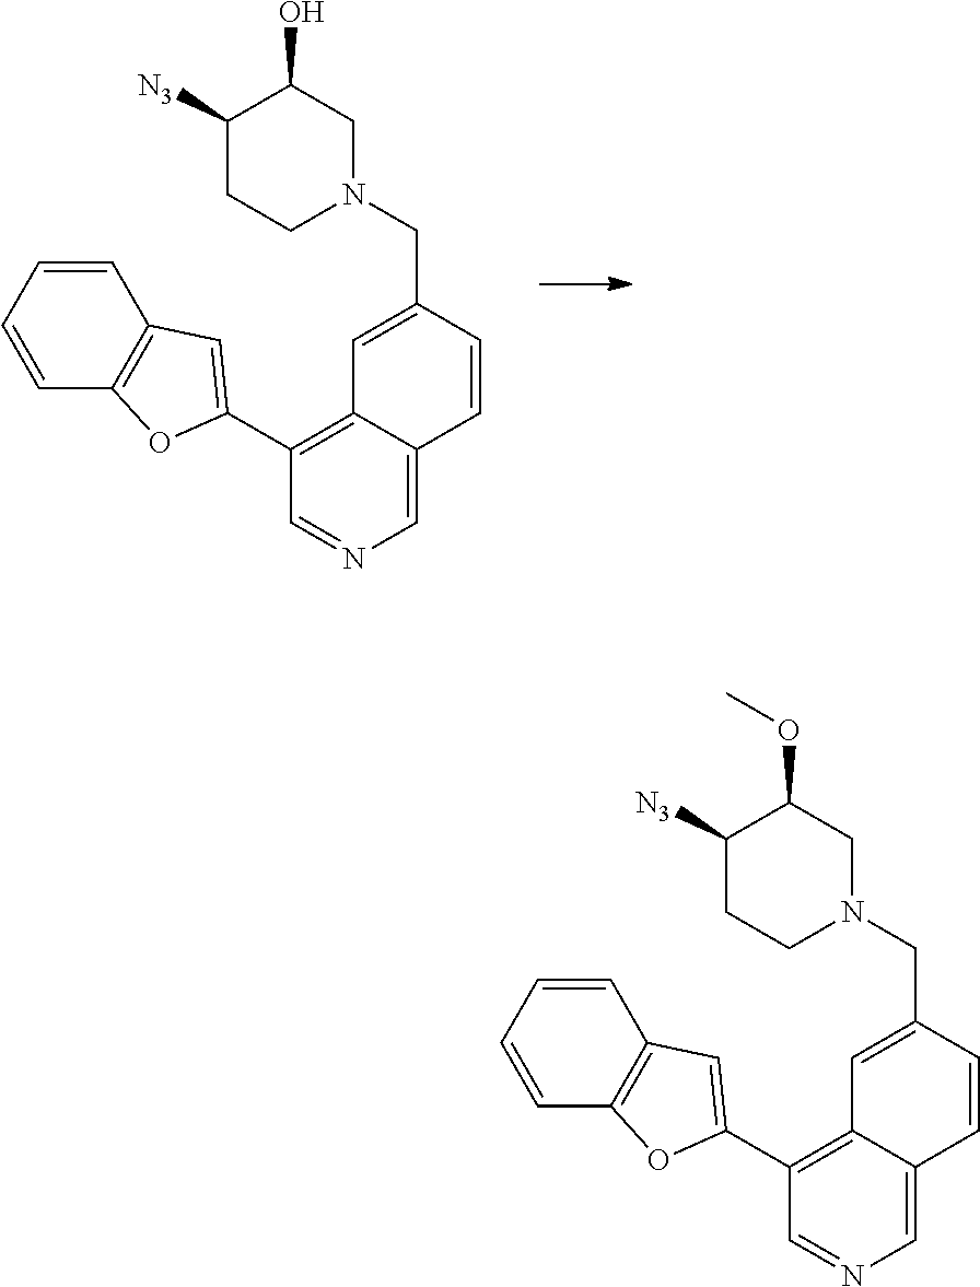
C1(C2=CC3=C(O2)C=CC=C3)=C2C(=CN=C1)C=CC(CN1CC(O)C([N3])CC1)=C2.C1(C2=CC3=C(O2)C=CC=C3)=C2C(=CN=C1)C=CC(CN1CC(OC)C([N3])CC1)=C2
